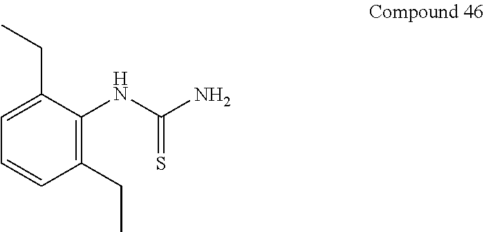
C1=C(CC)C(NC(N)=S)=C(CC)C=C1
